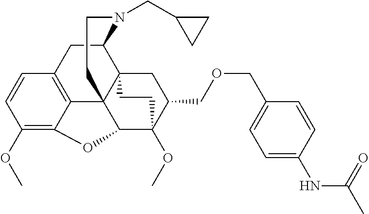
C1(OC)=C2C3=C(C=C1)CC1C45C3(C(C(OC)(C(COCC3=CC=C(NC(C)=O)C=C3)C4)CC5)O2)CCN1CC1CC1
